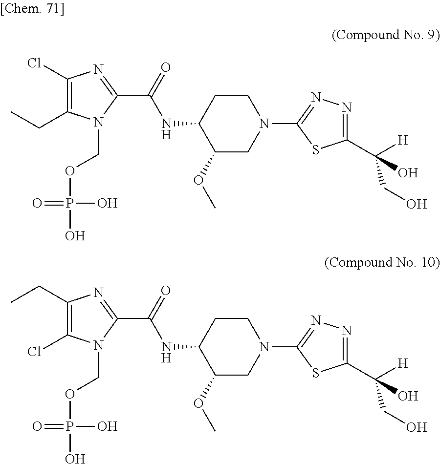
C1(Cl)=C(CC)N(COP(O)(O)=O)C(C(=O)NC2C(OC)CN(C3=NN=C(C([H])(CO)O)S3)CC2)=N1.C1(CC)=C(Cl)N(COP(O)(O)=O)C(C(=O)NC2C(OC)CN(C3=NN=C(C([H])(CO)O)S3)CC2)=N1
